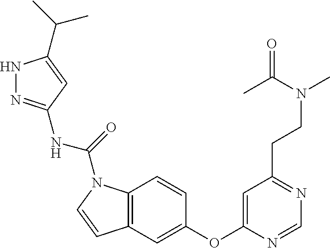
C12=C(C=C(OC3=CC(CCN(C)C(C)=O)=NC=N3)C=C1)C=CN2C(=O)NC1=NNC(C(C)C)=C1
